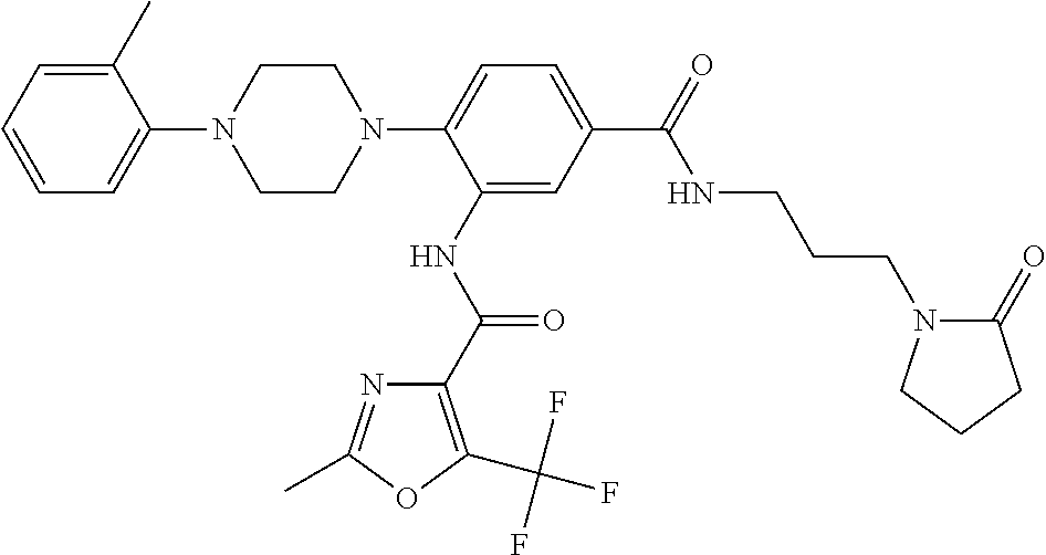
C1CN(C2=CC=C(C(=O)NCCCN3C(=O)CCC3)C=C2NC(C2=C(C(F)(F)F)OC(C)=N2)=O)CCN1C1=CC=CC=C1C
